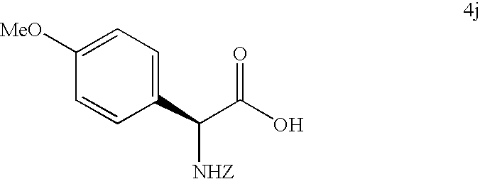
C1(C(C(O)=O)[NHZ])=CC=C([MeO])C=C1
